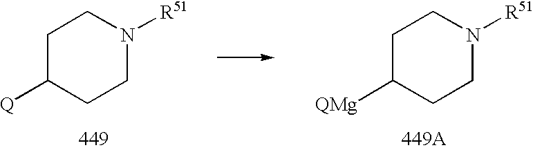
C1C([Q])CCN([R51])C1.C1C([QMg])CCN([R51])C1.[449A]
